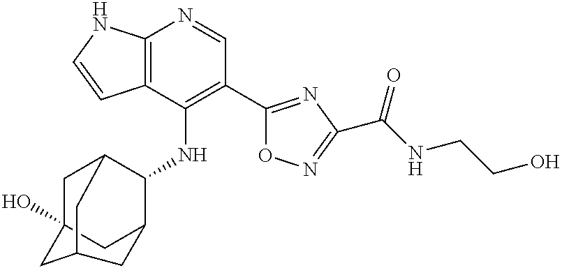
C12=C(C(NC3C4CC5(O)CC3CC(C5)C4)=C(C3=NC(C(NCCO)=O)=NO3)C=N1)C=CN2
